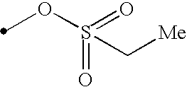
O=S(OC)(=O)C[Me]
